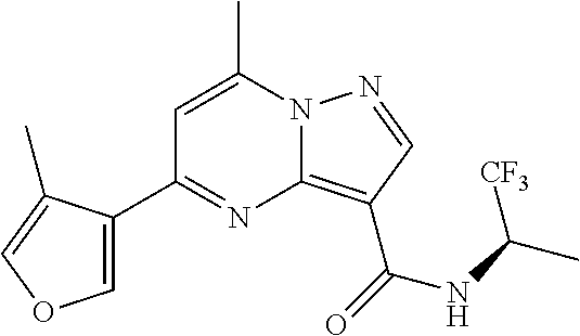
C1=C(C)N2C(=C(C(=O)NC(C)[CF3])C=N2)N=C1C1=COC=C1C
